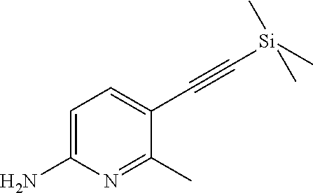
C1=C(N)N=C(C)C(C#C[Si](C)(C)C)=C1
